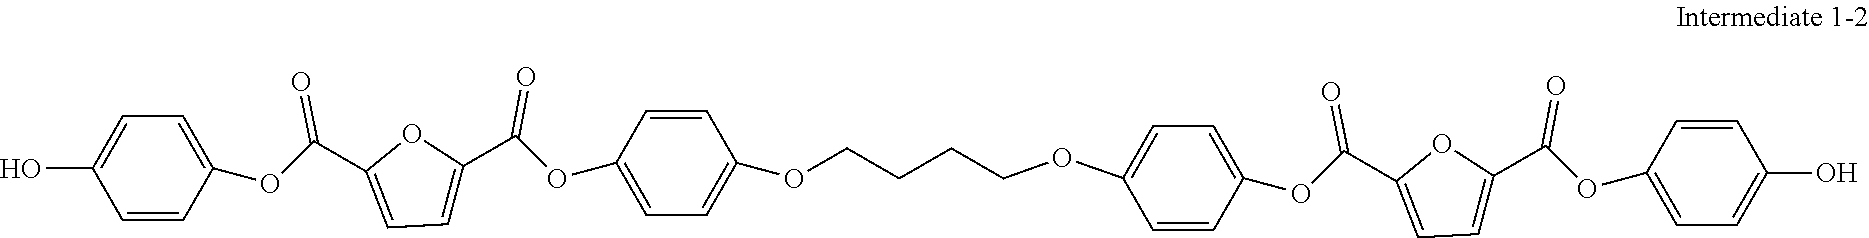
C1(O)=CC=C(OC(C2=CC=C(C(OC3=CC=C(OCCCCOC4=CC=C(OC(C5=CC=C(C(OC6=CC=C(O)C=C6)=O)O5)=O)C=C4)C=C3)=O)O2)=O)C=C1
